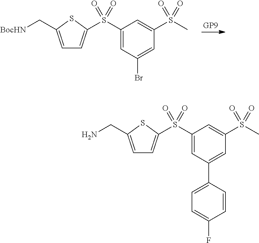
C1(S(=O)(=O)C2=CC=C(C[BocHN])S2)=CC(Br)=CC(S(C)(=O)=O)=C1.C1(S(=O)(=O)C2=CC=C(CN)S2)=CC(C2=CC=C(F)C=C2)=CC(S(C)(=O)=O)=C1
